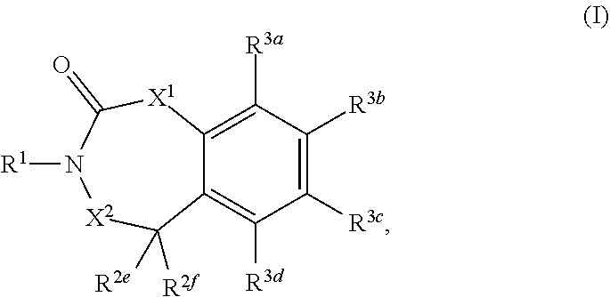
C12=C([R3a])C([R3b])=C([R3c])C([R3d])=C1C([R2e])([R2f])[X2]N([R1])C(=O)[X1]2
